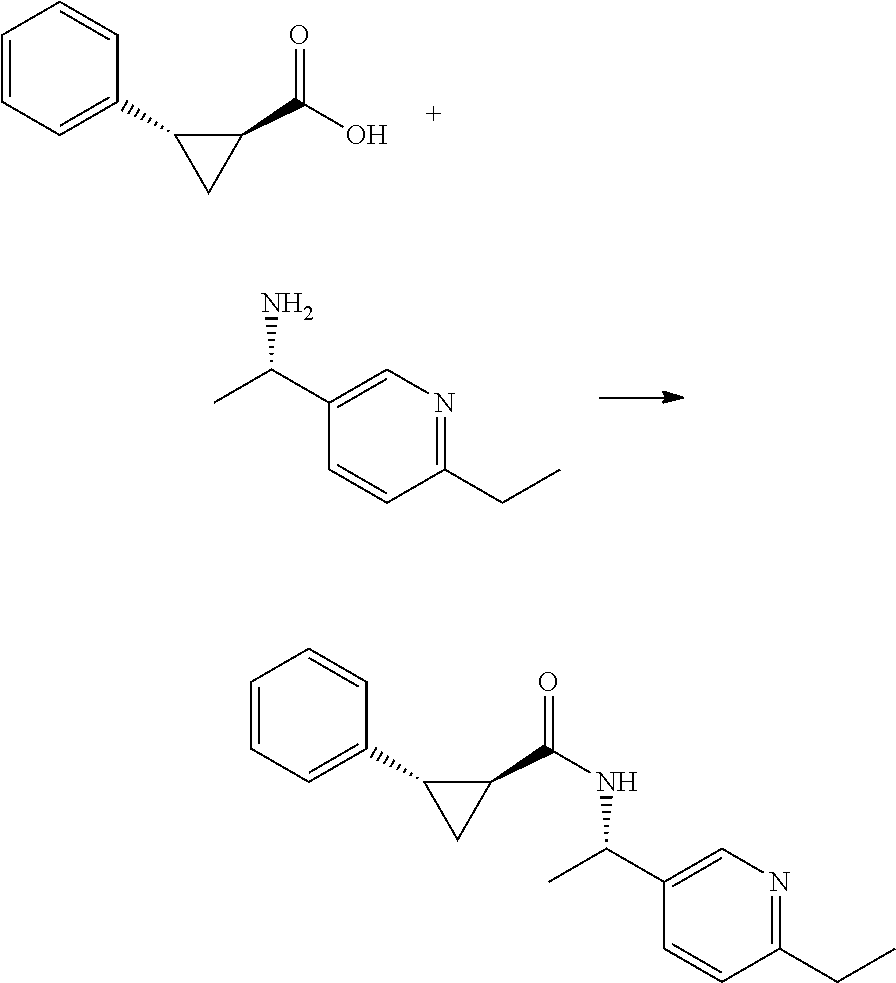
C1(C(O)=O)C(C2=CC=CC=C2)C1.C1(C(C)N)=CN=C(CC)C=C1.C1(C(NC(C)C2=CN=C(CC)C=C2)=O)C(C2=CC=CC=C2)C1
